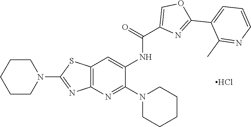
N1(C2=NC3=C(SC(N4CCCCC4)=N3)C=C2NC(=O)C2=COC(C3=CC=CN=C3C)=N2)CCCCC1.Cl
